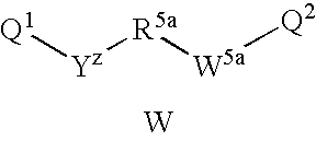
[Q1][Yz][R5a][W5a][Q2].[W]
